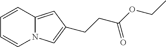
C1=CC2=CC(CCC(OCC)=O)=CN2C=C1
